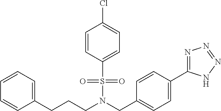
C(N(CC1=CC=C(C2=NN=NN2)C=C1)S(=O)(=O)C1=CC=C(Cl)C=C1)CCC1=CC=CC=C1
